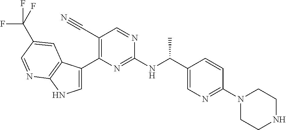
C1(C#N)=C(C2=CNC3=C2C=C(C(F)(F)F)C=N3)N=C(NC(C2=CN=C(N3CCNCC3)C=C2)C)N=C1
